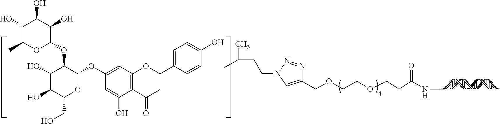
C1(COCCOCCC(NC)=O)=CN(CCC(C)C)N=N1.C1(O)C(C)OC(OC2C(O)C(O)C(CO)OC2OC2=CC3=C(C(O)=C2)C(=O)CC(C2=CC=C(O)C=C2)O3)C(O)C1O
